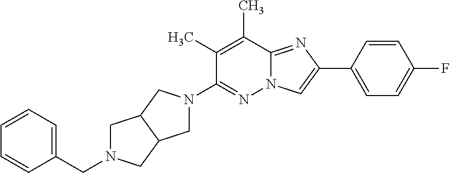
N1=C(N2CC3C(C2)CN(CC2=CC=CC=C2)C3)C(C)=C(C)C2=NC(C3=CC=C(F)C=C3)=CN12
